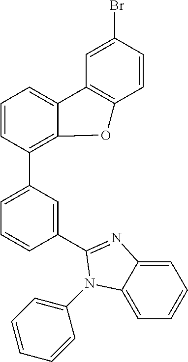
C1=CC=C(N2C3=CC=CC=C3N=C2C2=CC(C3=C4C(=CC=C3)C3=C(C=CC(Br)=C3)O4)=CC=C2)C=C1
